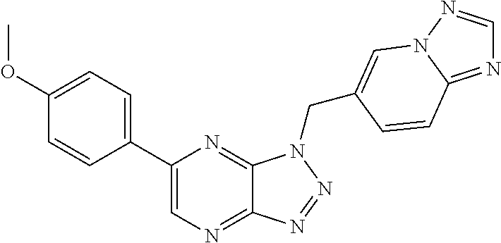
C1=C(C2=CN=C3C(=N2)N(CC2=CN4N=CN=C4C=C2)N=N3)C=CC(OC)=C1
